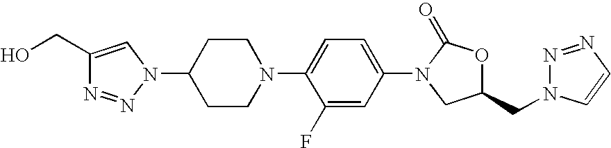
C1(CO)=CN(C2CCN(C3=CC=C(N4CC(CN5N=NC=C5)OC4=O)C=C3F)CC2)N=N1
